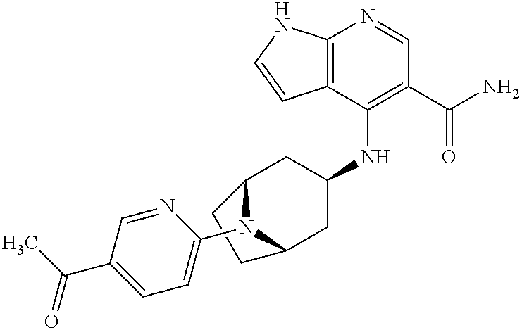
C12=C(C(NC3CC4N(C5=CC=C(C(C)=O)C=N5)C(C3)CC4)=C(C(N)=O)C=N1)C=CN2
